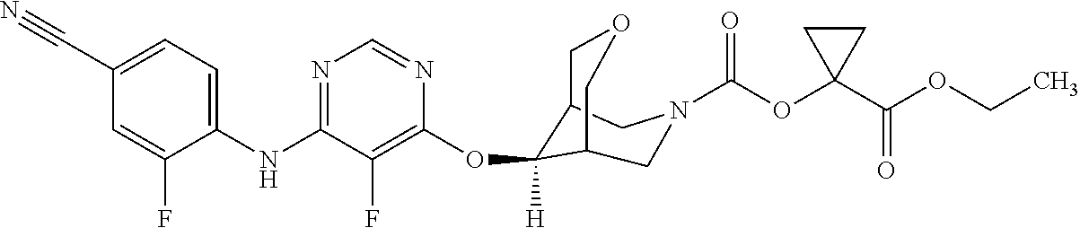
C1(NC2=NC=NC(OC3([H])C4COCC3CN(C(OC3(C(OCC)=O)CC3)=O)C4)=C2F)=CC=C(C#N)C=C1F
